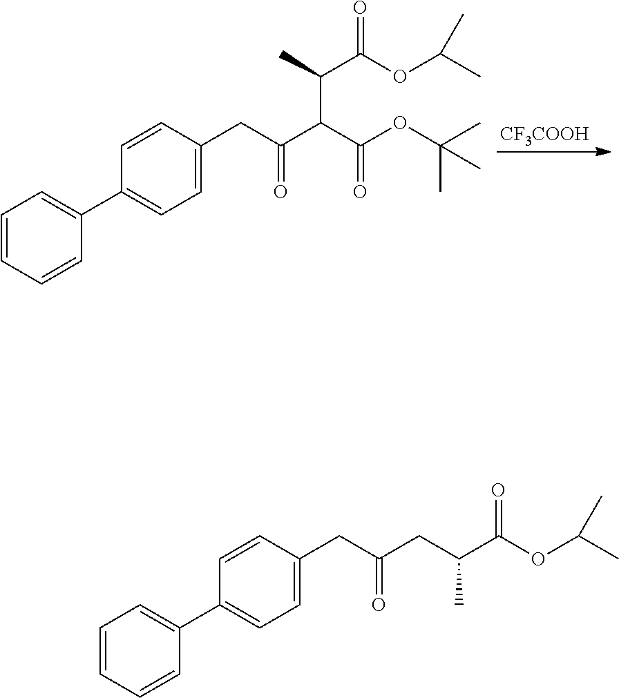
[CF3COOH].C1=CC=CC(C2=CC=C(CC(C(C(OC(C)(C)C)=O)C(C(OC(C)C)=O)C)=O)C=C2)=C1.C1=CC=CC(C2=CC=C(CC(CC(C(OC(C)C)=O)C)=O)C=C2)=C1
